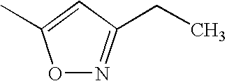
O1N=C(CC)C=C1C
